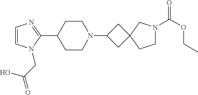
C1=CN(CC(O)=O)C(C2CCN(C3CC4(C3)CCN(C(OCC)=O)C4)CC2)=N1
